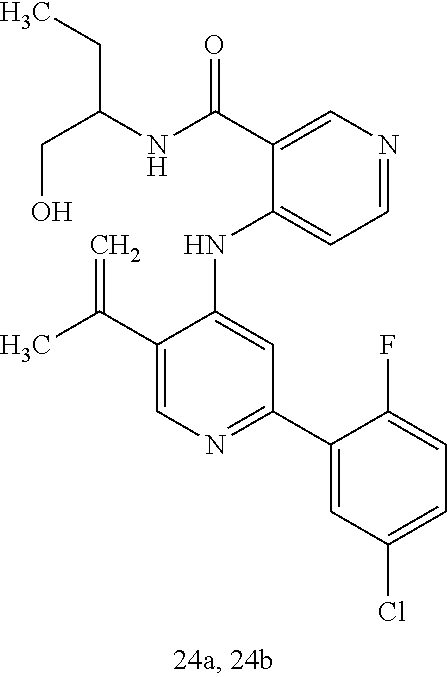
C1(NC2=CC(C3=CC(Cl)=CC=C3F)=NC=C2C(C)=C)=CC=NC=C1C(NC(CO)CC)=O
